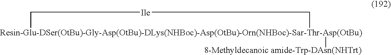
[Resin-Glu-DSer(OtBu)-Gly-Asp(OtBu)-DLys(NHBoc)-Asp(OtBu)-Orn(NHBoc)-Sar-Thr-Asp(OtBu)]1([8-Methyldecanoic amide-Trp-DAsn(NHTrt)])C[Ile]C1
